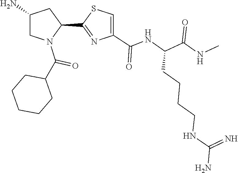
C1(C2=NC(C(NC(C(=O)NC)CCCCNC(=N)N)=O)=CS2)CC(N)CN1C(C1CCCCC1)=O
